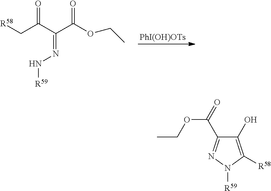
O=C(C(C(OCC)=O)=NN[R59])C[R58].[PhI(OH)OTs].C1(O)=C([R58])N([R59])N=C1C(=O)OCC
